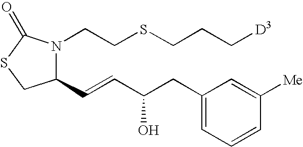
N1(CCSCCC[D3])C(C=CC(CC2=CC=CC([Me])=C2)O)CSC1=O
